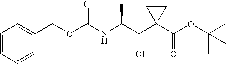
C1=CC=CC(COC(NC(C(C2(C(OC(C)(C)C)=O)CC2)O)C)=O)=C1
